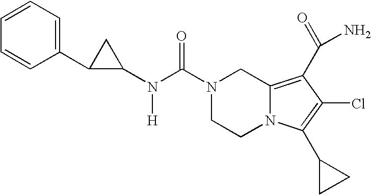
C1=CC=C(C2C(N(C(N3CCN4C(=C(C(N)=O)C(Cl)=C4C4CC4)C3)=O)[H])C2)C=C1
